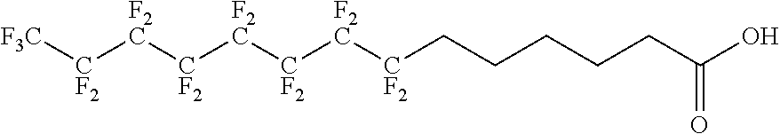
[CF2]([F2C][CF2][F2C][CF2]CCCCCC(O)=O)[F2C][CF2][F3C]
